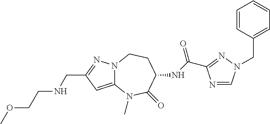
N12C(=CC(CNCCOC)=N1)N(C)C(=O)C(NC(=O)C1=NN(CC3=CC=CC=C3)C=N1)CC2
